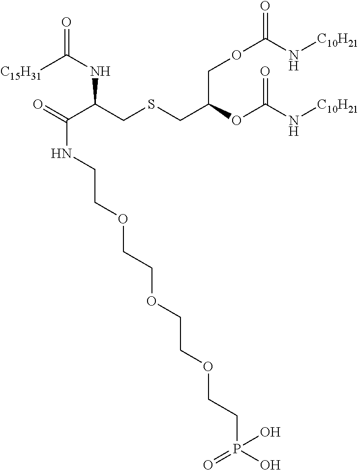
O(C(CSCC(C(=O)NCCOCCOCCOCCP(O)(=O)O)NC(=O)[C15H31])COC(N[C10H21])=O)C(N[C10H21])=O
